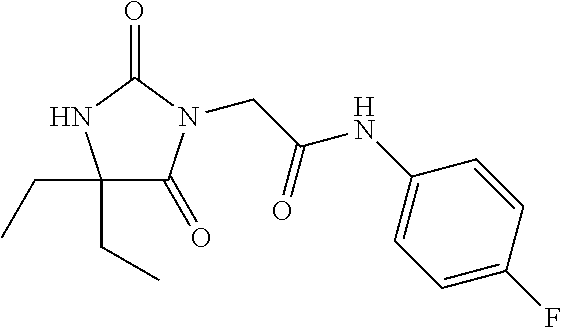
C1(CC)(CC)C(=O)N(CC(NC2=CC=C(F)C=C2)=O)C(=O)N1
